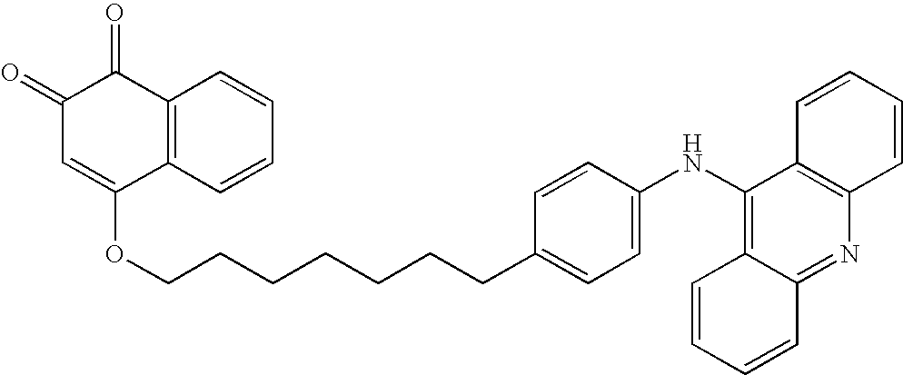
O(CCCCCCCC1=CC=C(NC2=C3C(=NC4=C2C=CC=C4)C=CC=C3)C=C1)C1=CC(=O)C(=O)C2=C1C=CC=C2
